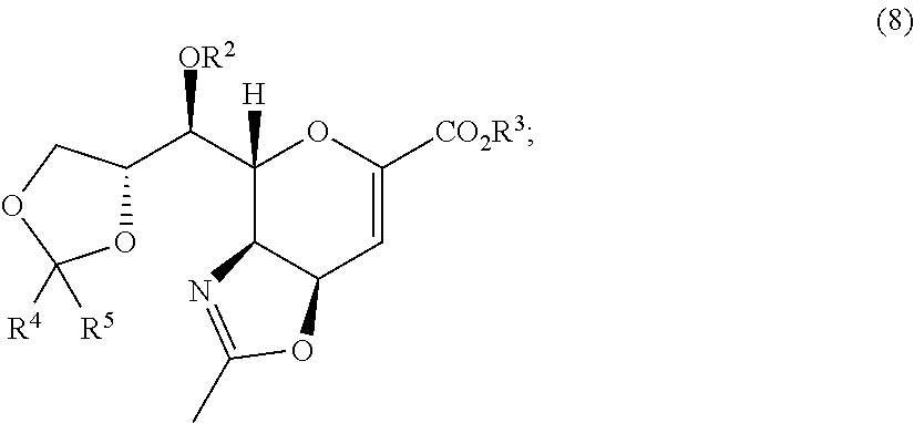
C1(C(C2OC([R5])([R4])OC2)[OR2])([H])C2C(C=C([CO2R3])O1)OC(C)=N2
